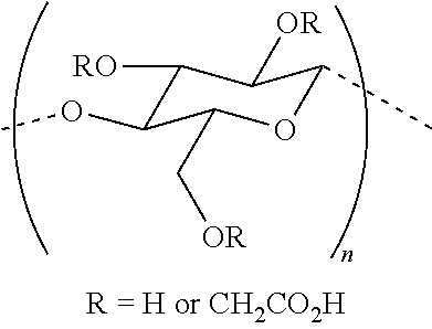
C1([RO])C(OC)C(C[OR])OC(C)C1[OR]
